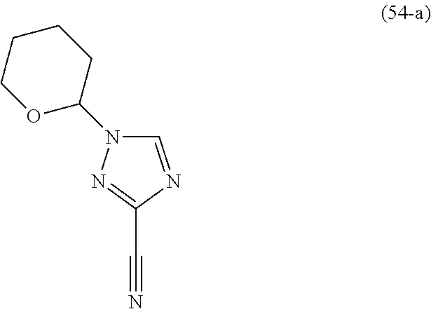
C(C1=NN(C2CCCCO2)C=N1)#N
